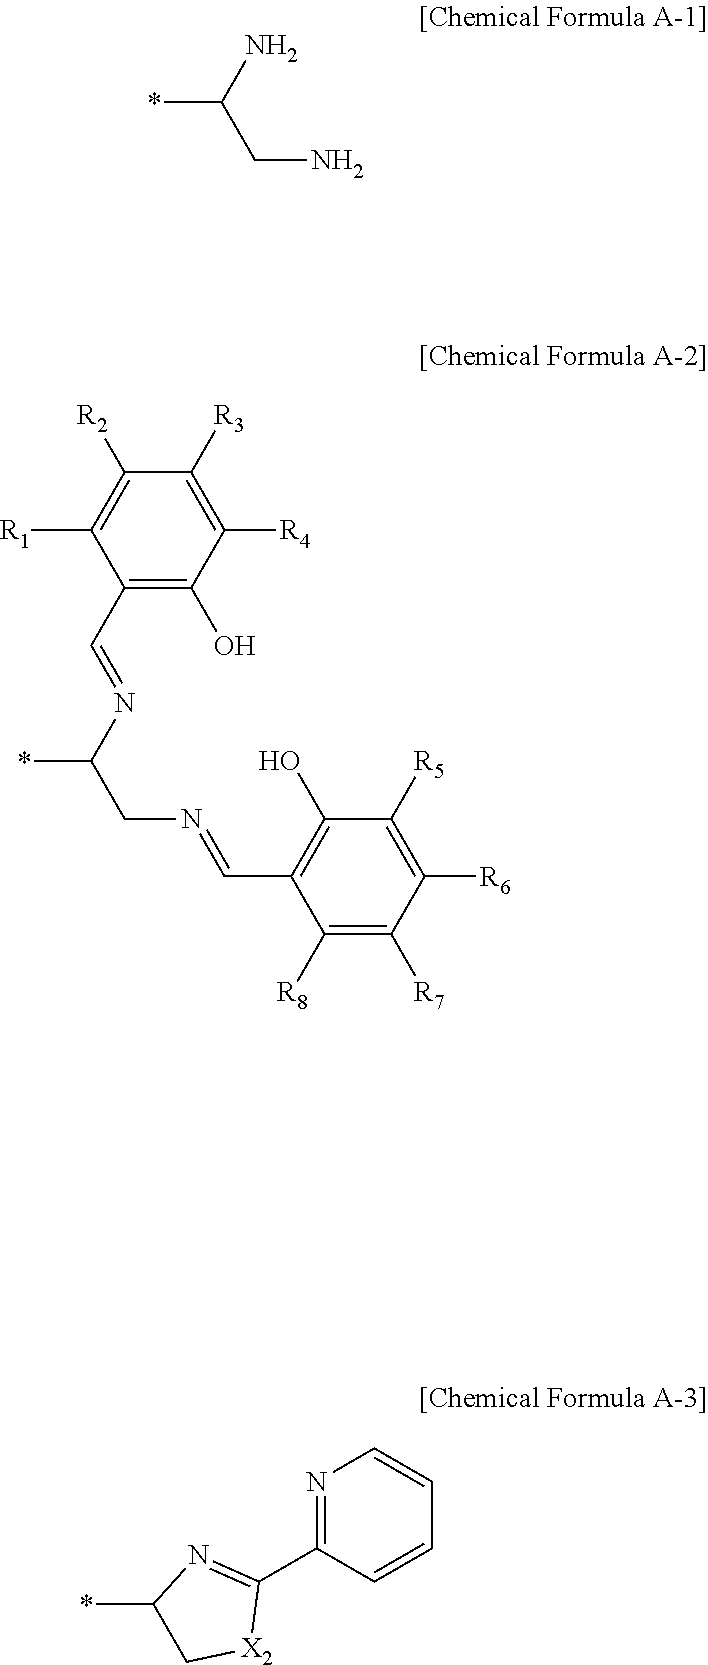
C1(C=NC(CN=CC2=C(O)C([R5])=C([R6])C([R7])=C2[R8])*)=C(O)C([R4])=C([R3])C([R2])=C1[R1].*C(N)CN.N1=C(C2=NC(*)C[X2]2)C=CC=C1
